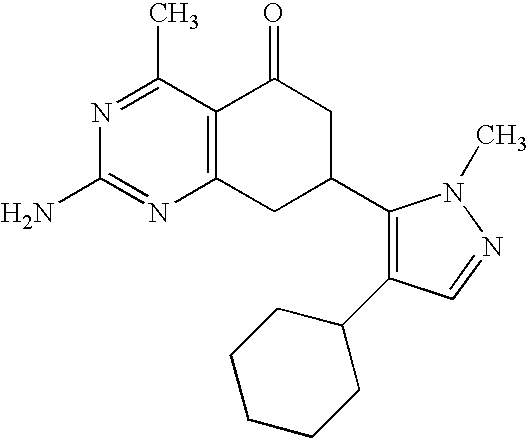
C12=C(C(C)=NC(N)=N1)C(=O)CC(C1=C(C3CCCCC3)C=NN1C)C2
